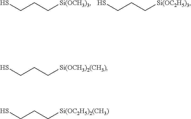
SCCC[Si(OCH3)3].SCCC[Si(OC2H5)3].SCCC[Si(OCH3)2(CH3)].SCCC[Si(OC2H5)2(CH3)]
